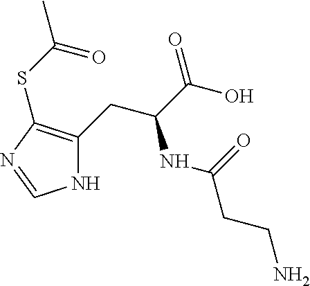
N1C(CC(C(O)=O)NC(CCN)=O)=C(SC(C)=O)N=C1
